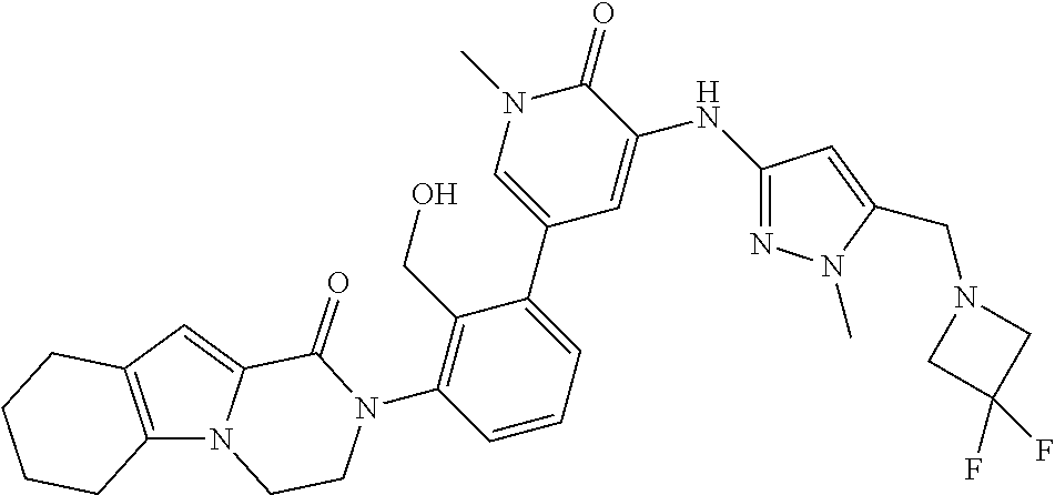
C12=C(C=C3N1CCN(C1=C(CO)C(C4=CN(C)C(=O)C(NC5=NN(C)C(CN6CC(F)(F)C6)=C5)=C4)=CC=C1)C3=O)CCCC2
